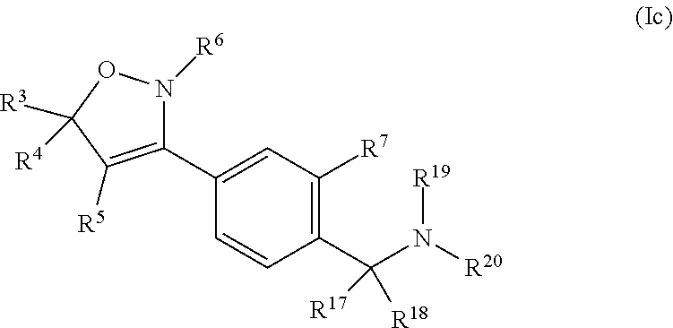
C1(C2=CC([R7])=C(C(N([R20])[R19])([R17])[R18])C=C2)=C([R5])C([R3])([R4])ON1[R6]
